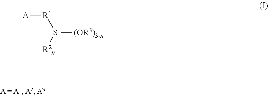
[A][R1][Si]([(OR3)3-n])[R2n]
